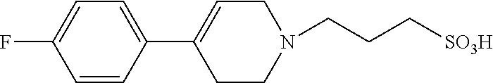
N1(CCC[SO3H])CC=C(C2=CC=C(F)C=C2)CC1
